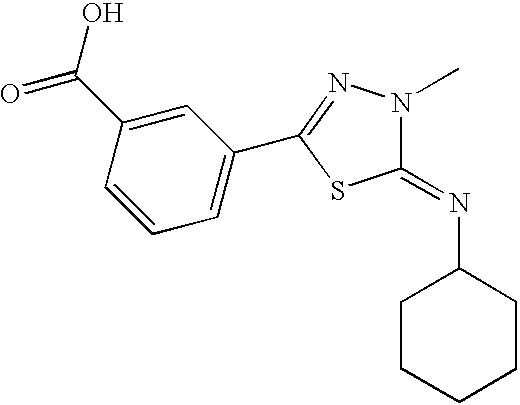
C1=CC(C(O)=O)=CC(C2=NN(C)C(=NC3CCCCC3)S2)=C1
